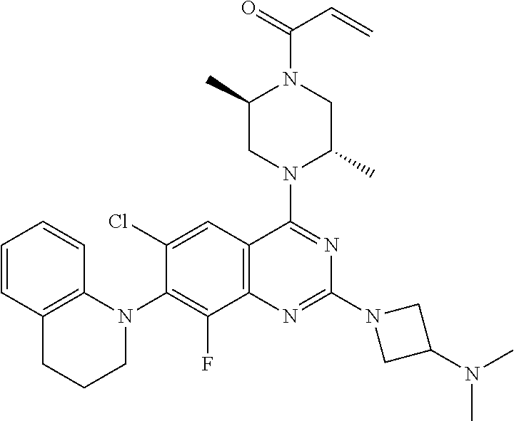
N1(C2=C(F)C3=C(C=C2Cl)C(N2C(C)CN(C(C=C)=O)C(C)C2)=NC(N2CC(N(C)C)C2)=N3)C2=C(CCC1)C=CC=C2
